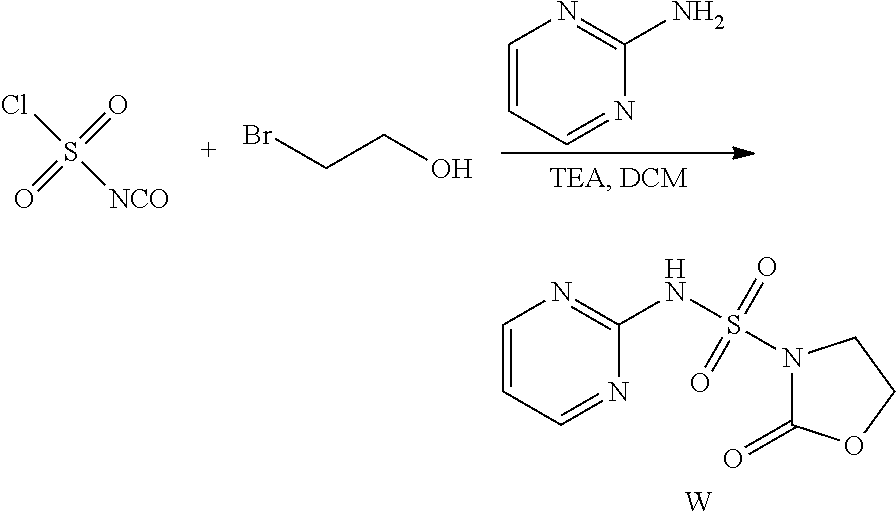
ClS([NCO])(=O)=O.C(CO)Br.C1=CC=NC(N)=N1.C1=CC=NC(NS(N2C(=O)OCC2)(=O)=O)=N1.[W]
